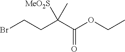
BrCCC(C(OCC)=O)([MeO2S])C
